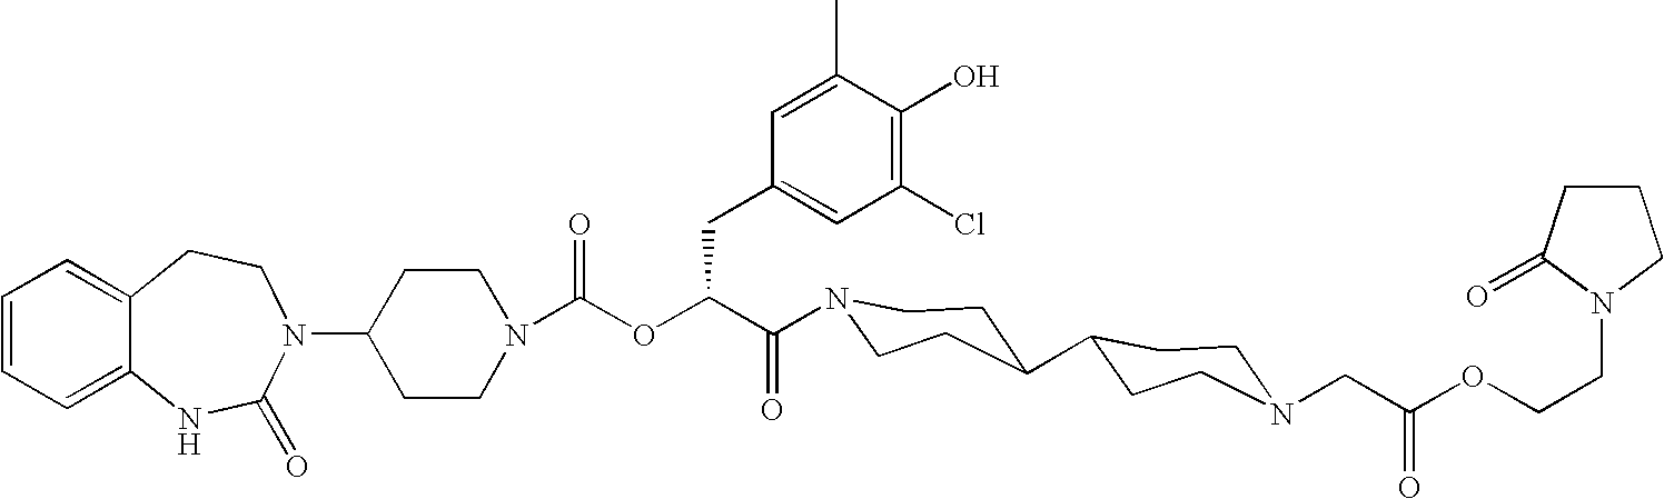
C12=CC=CC=C1NC(=O)N(C1CCN(C(OC(C(=O)N3CCC(C4CCN(CC(OCCN5CCCC5=O)=O)CC4)CC3)CC3=CC(Cl)=C(O)C(C)=C3)=O)CC1)CC2
